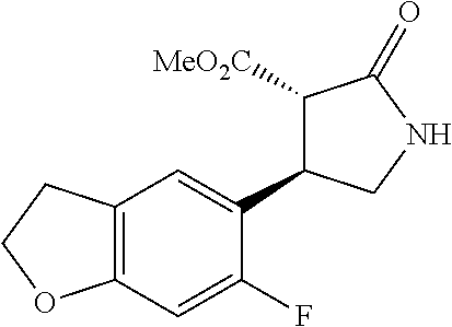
C12=C(C=C(C3C([MeO2C])C(=O)NC3)C(F)=C1)CCO2
